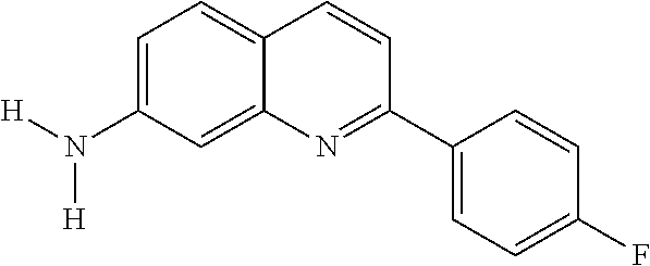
C1=C(N([H])[H])C=C2C(=C1)C=CC(C1=CC=C(F)C=C1)=N2
